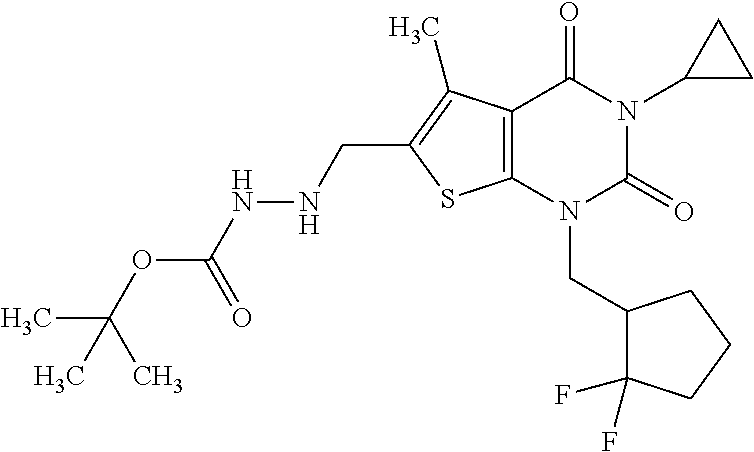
C12=C(N(CC3C(F)(F)CCC3)C(=O)N(C3CC3)C1=O)SC(CNNC(OC(C)(C)C)=O)=C2C
